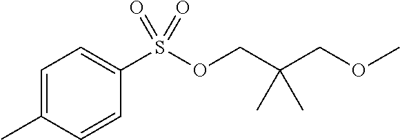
C1=C(C)C=CC(S(OCC(COC)(C)C)(=O)=O)=C1
